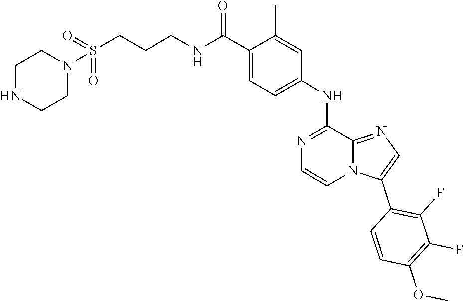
C1(C)=CC(NC2=NC=CN3C2=NC=C3C2=C(F)C(F)=C(OC)C=C2)=CC=C1C(NCCCS(N1CCNCC1)(=O)=O)=O
